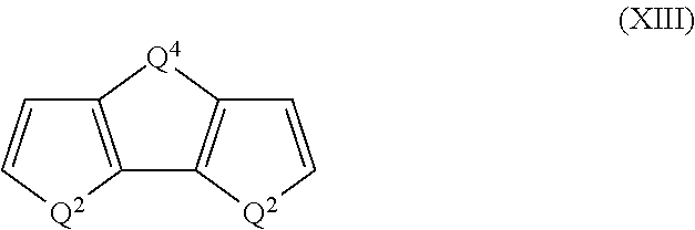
C1=C[Q2]C2=C1[Q4]C1=C2[Q2]C=C1
